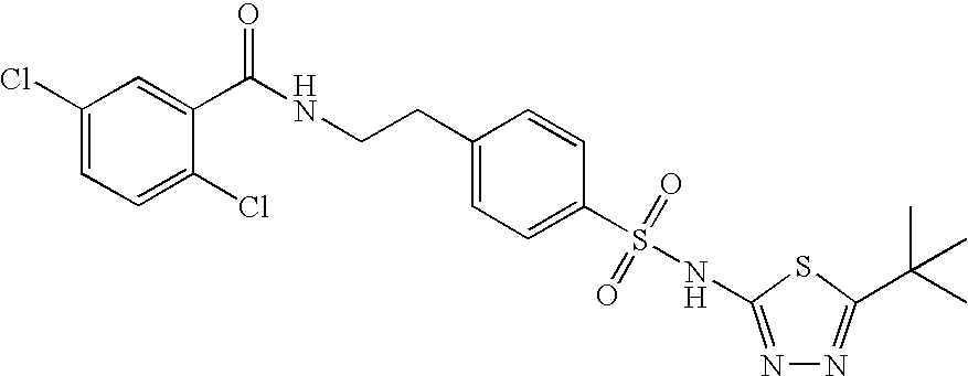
C1(Cl)=CC=C(Cl)C(C(NCCC2=CC=C(S(NC3=NN=C(C(C)(C)C)S3)(=O)=O)C=C2)=O)=C1
